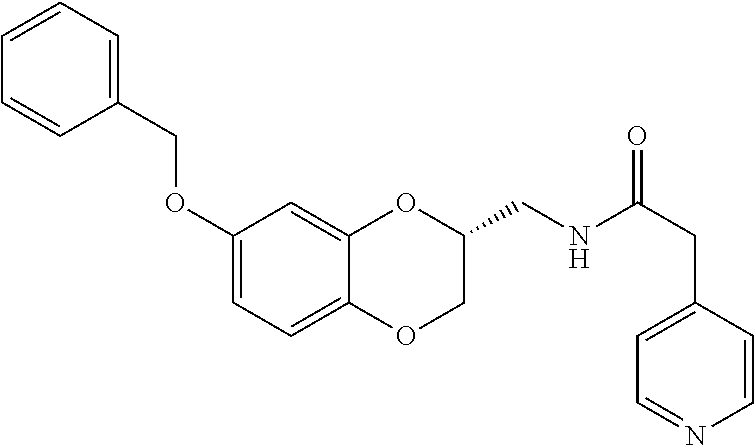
C1(OCC2=CC=CC=C2)=CC=C2C(=C1)OC(CNC(CC1=CC=NC=C1)=O)CO2
